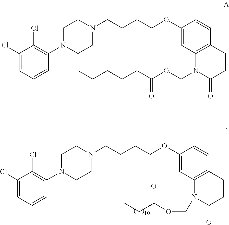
C1(Cl)=CC=CC(N2CCN(CCCCOC3=CC4=C(C=C3)CCC(=O)N4COC(CC)=O)CC2)=C1Cl.C1(Cl)=CC=CC(N2CCN(CCCCOC3=CC4=C(C=C3)CCC(=O)N4COC(CCCCC)=O)CC2)=C1Cl
